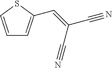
C1=CSC(C=C(C#N)C#N)=C1
